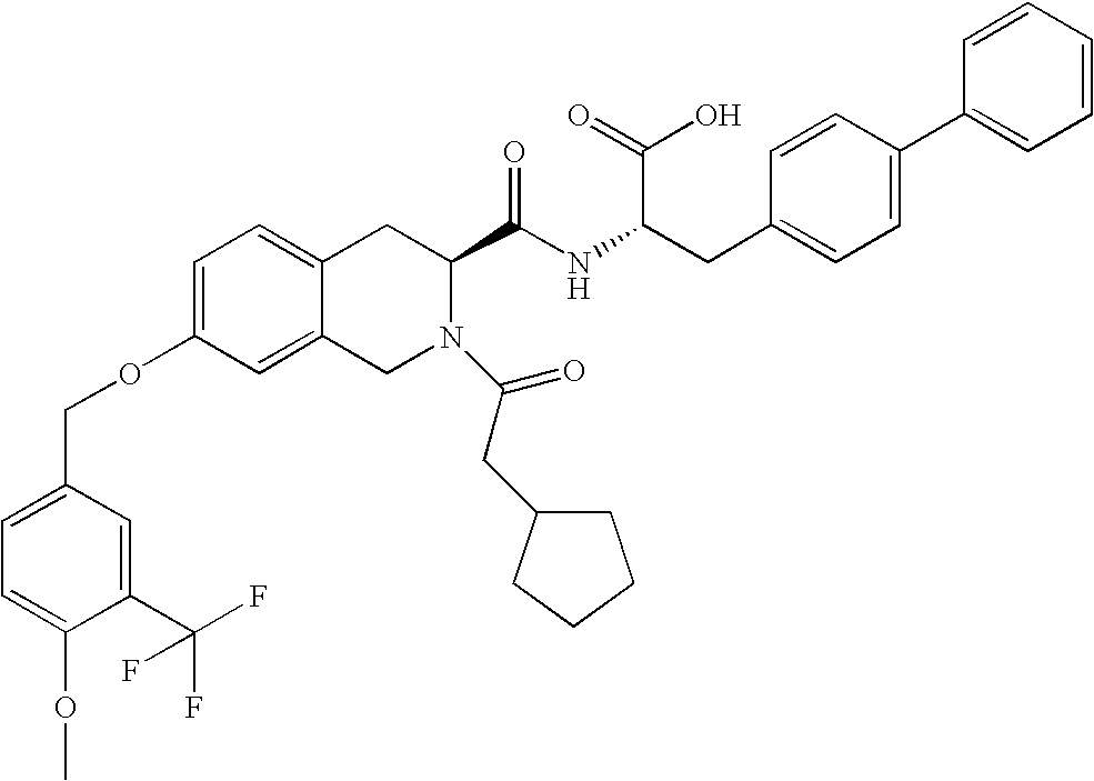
C12=CC=C(OCC3=CC=C(OC)C(C(F)(F)F)=C3)C=C1CN(C(CC1CCCC1)=O)C(C(NC(CC1=CC=C(C3=CC=CC=C3)C=C1)C(=O)O)=O)C2
